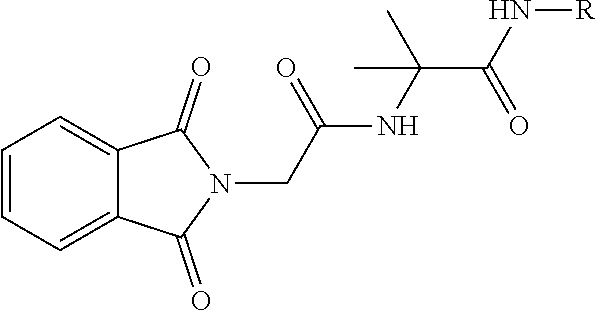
C1=CC=C2C(=C1)C(=O)N(CC(NC(C(N[R])=O)(C)C)=O)C2=O
